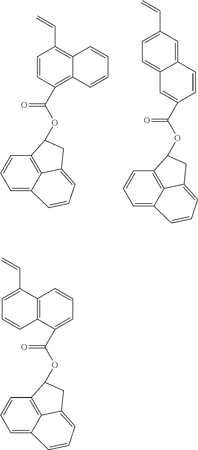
C1=CC(C(OC2C3=C4C(=CC=C3)C=CC=C4C2)=O)=C2C(=C1C=C)C=CC=C2.C(OC1C2=C3C(=CC=C2)C=CC=C3C1)(=O)C1=CC2=CC=C(C=C)C=C2C=C1.C1=CC2=C(C(C=C)=C1)C=CC=C2C(OC1C2=C3C(=CC=C2)C=CC=C3C1)=O
